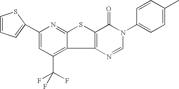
C12=C(N=CN(C3=CC=C(C)C=C3)C1=O)C1=C(C(F)(F)F)C=C(C3=CC=CS3)N=C1S2
